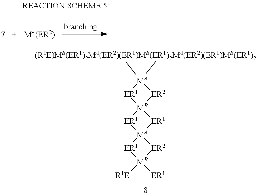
[ER2]1[MA](C)(C)[ER1][MB]12[ER1][MA]1([ER1]2)[ER1][MB]([R1E])([ER1])[ER2]1
